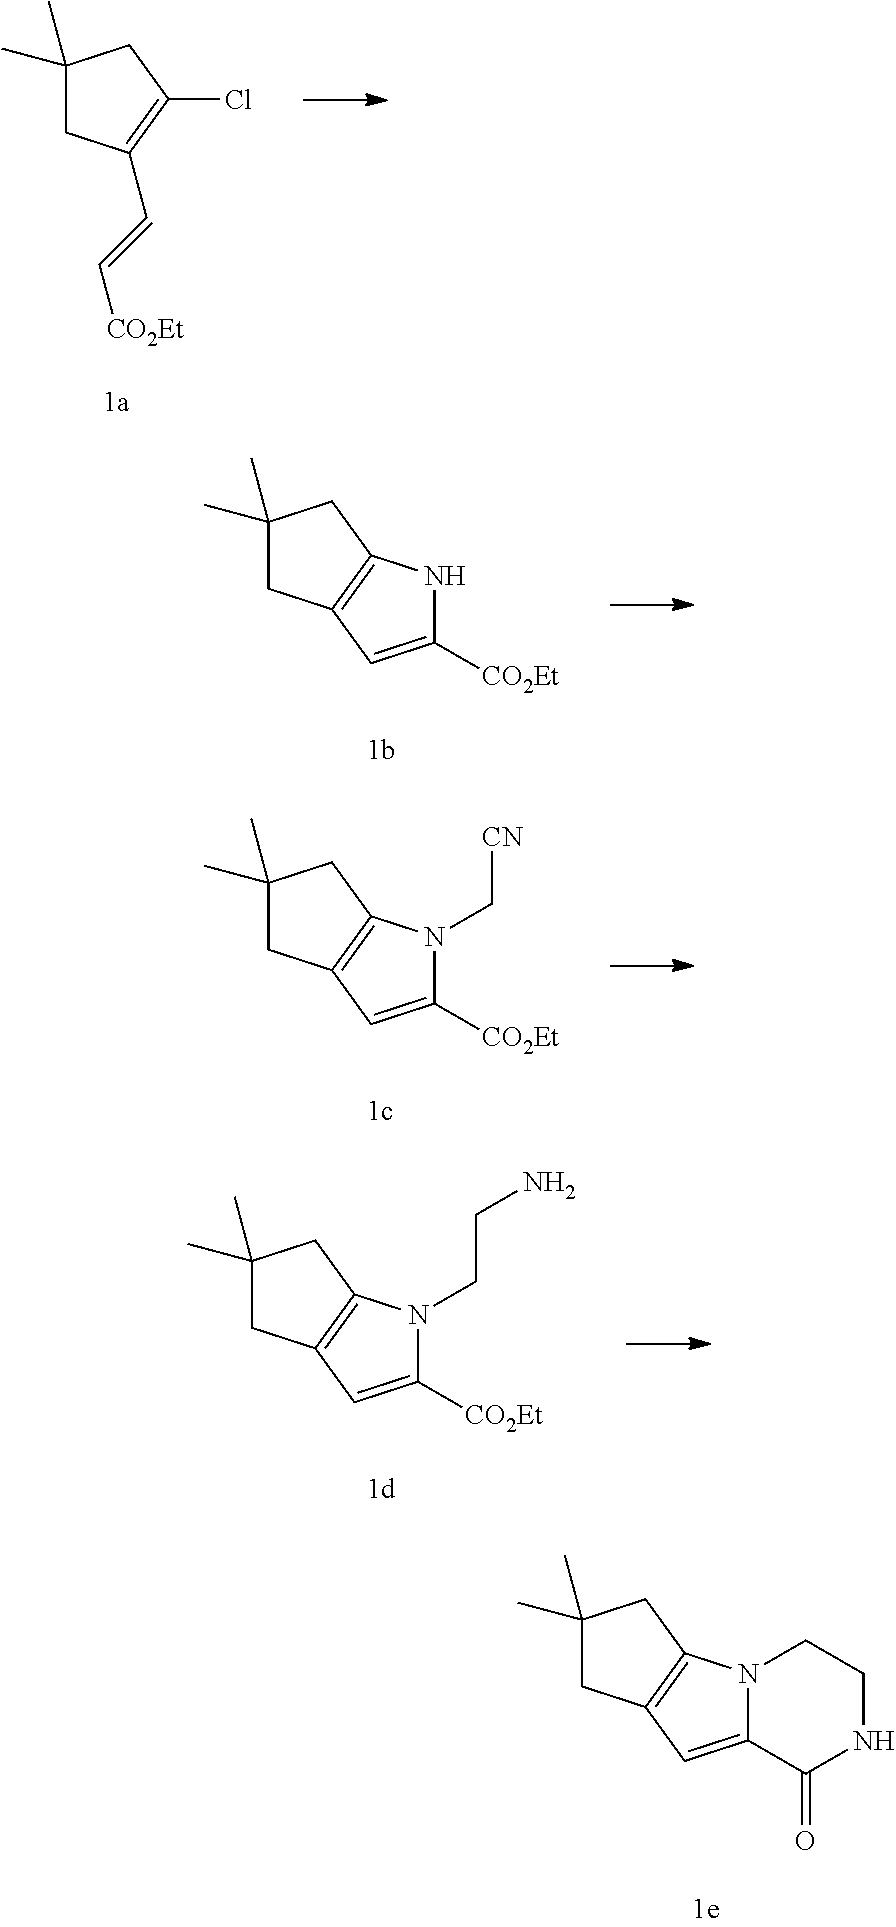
C1(Cl)=C(C=C[CO2Et])CC(C)(C)C1.N1C([CO2Et])=CC2=C1CC(C)(C)C2.N1(C[CN])C([CO2Et])=CC2=C1CC(C)(C)C2.N1(CCN)C([CO2Et])=CC2=C1CC(C)(C)C2.N12C(=CC3=C1CC(C)(C)C3)C(=O)NCC2
